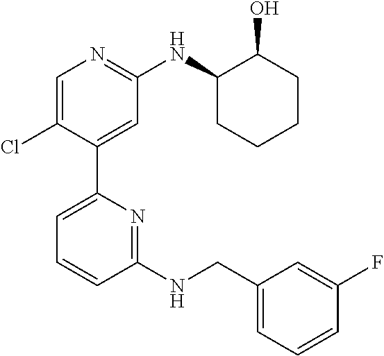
C1=C(Cl)C(C2=CC=CC(NCC3=CC=CC(F)=C3)=N2)=CC(NC2CCCCC2O)=N1
